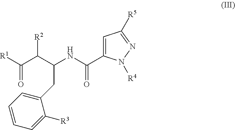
C1=C(C(NC(C(C([R1])=O)[R2])CC2=CC=CC=C2[R3])=O)N([R4])N=C1[R5]
